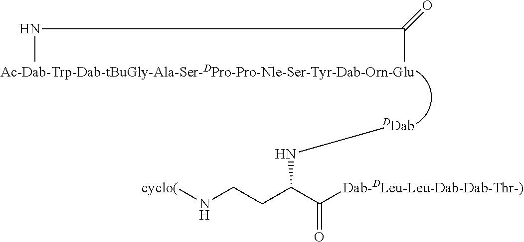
N(C)C(C)=O.N(C(CCN[cyclo(])C([Dab-DLeu-Leu-Dab-Dab-Thr-)])=O)[DDab]
